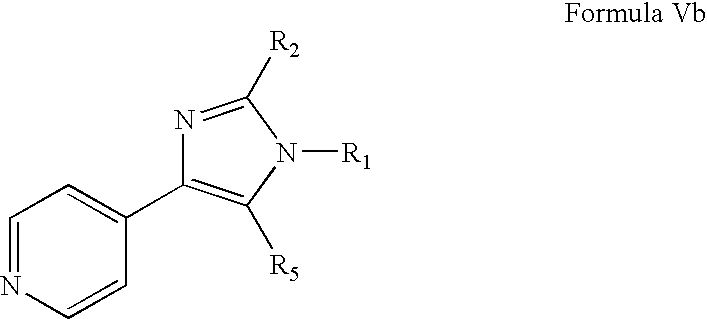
C1=NC=CC(C2=C([R5])N([R1])C([R2])=N2)=C1
